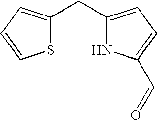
S1C(CC2=CC=C(C=O)N2)=CC=C1
